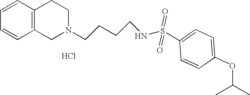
C1=CC=CC2=C1CCN(CCCCNS(=O)(=O)C1=CC=C(OC(C)C)C=C1)C2.Cl
